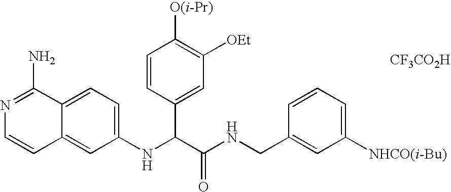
C1(NC(C(NCC2=CC([NHCO(i-Bu)])=CC=C2)=O)C2=CC([OEt])=C([O(i-Pr)])C=C2)=CC=C2C(=C1)C=CN=C2N.[CF3CO2H]
